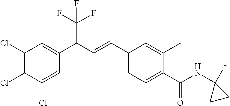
C1(Cl)=CC(C(C=CC2=CC=C(C(NC3(F)CC3)=O)C(C)=C2)C(F)(F)F)=CC(Cl)=C1Cl
